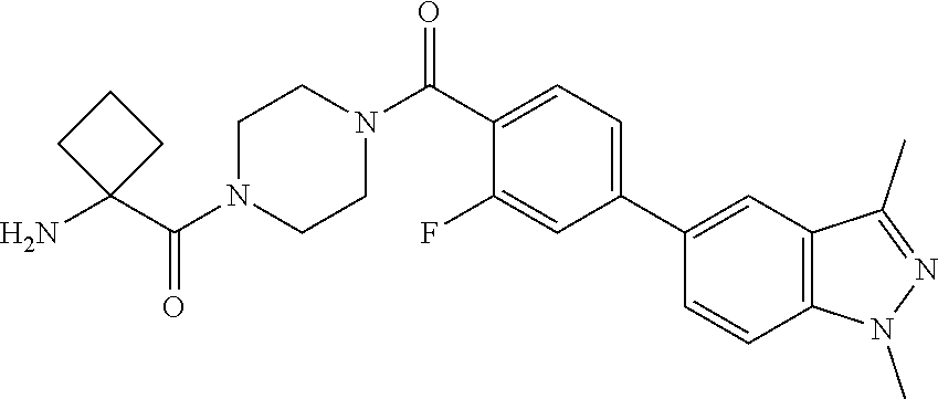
NC1(C(N2CCN(C(=O)C3=CC=C(C4=CC5=C(C=C4)N(C)N=C5C)C=C3F)CC2)=O)CCC1
